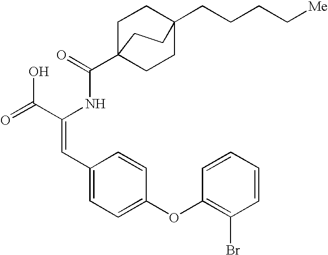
C(=O)(NC(C(=O)O)=CC1=CC=C(OC2=C(Br)C=CC=C2)C=C1)C12CCC(CCCC[Me])(CC1)CC2
